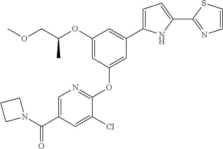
COCC(OC1=CC(OC2=NC=C(C(N3CCC3)=O)C=C2Cl)=CC(C2=CC=C(C3=NC=CS3)N2)=C1)C
